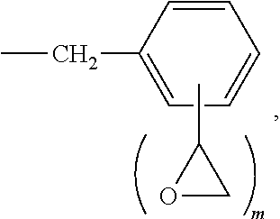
CCC1=CC=CC=C1.CC1OC1
